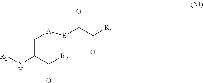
C(C(N[R1])C([R2])=O)[A]BC(C([R])=O)=O
